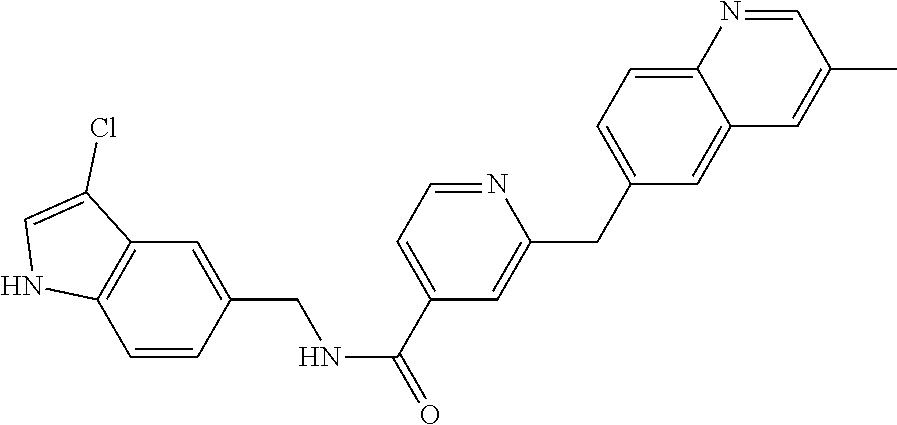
C1=NC2=CC=C(CC3=CC(C(NCC4=CC5=C(C=C4)NC=C5Cl)=O)=CC=N3)C=C2C=C1C
